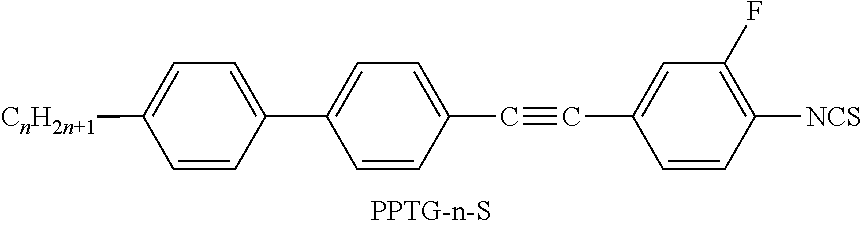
C1=CC([NCS])=C(F)C=C1C#CC1=CC=C(C2=CC=C([CnH2n+1])C=C2)C=C1
